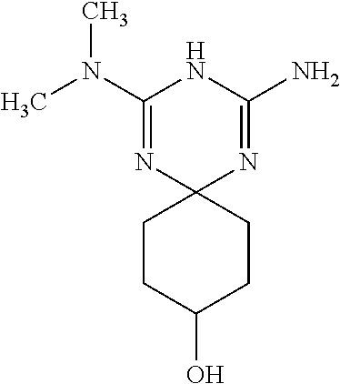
CN(C1=NC2(N=C(N)N1)CCC(O)CC2)C
